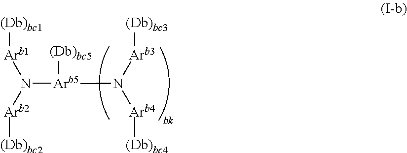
N([Arb5](N([Arb3][(Db)bc3])[Arb4][(Db)bc4])[(Db)bc5])([Arb1][(Db)bc1])[Arb2][(Db)bc2]
